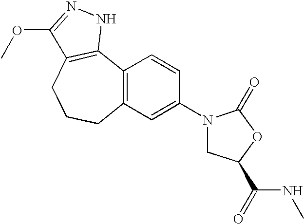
C12=C(C=C(N3CC(C(NC)=O)OC3=O)C=C1)CCCC1=C2NN=C1OC
